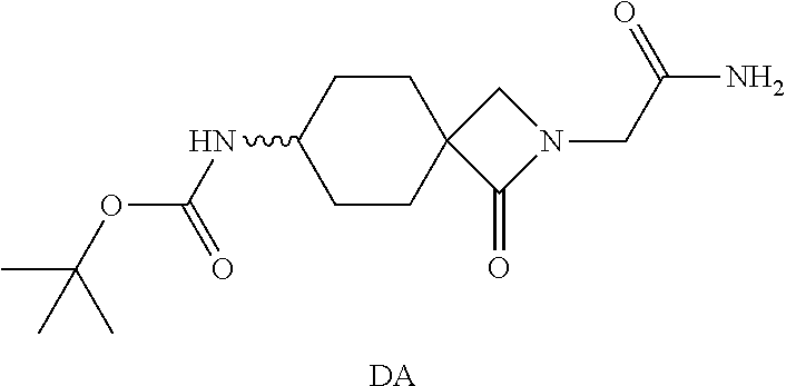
C1CC(NC(OC(C)(C)C)=O)CCC12C(=O)N(CC(N)=O)C2.[DA]
